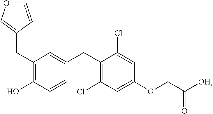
C(C1=C(O)C=CC(CC2=C(Cl)C=C(OCC([OH])=O)C=C2Cl)=C1)C1=COC=C1
